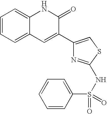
C1=CC=C2C(=C1)NC(=O)C(C1=CSC(NS(C3=CC=CC=C3)(=O)=O)=N1)=C2
